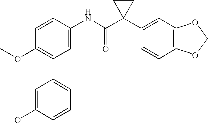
C1(NC(C2(C3=CC4=C(C=C3)OCO4)CC2)=O)=CC(C2=CC=CC(OC)=C2)=C(OC)C=C1
